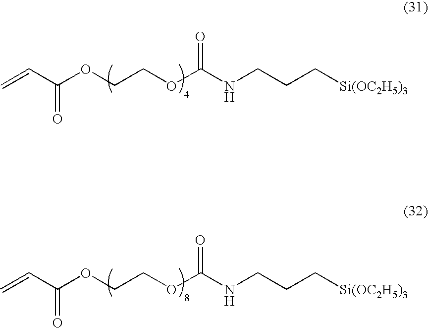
C=CC(OCCOC(NCCC[Si(OC2H5)3])=O)=O.C=CC(OCCOC(NCCC[Si(OC2H5)3])=O)=O
